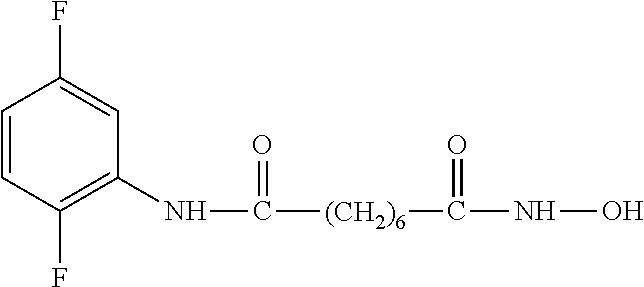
N(C(=O)[(CH2)6]C(NO)=O)C1=C(F)C=CC(F)=C1
